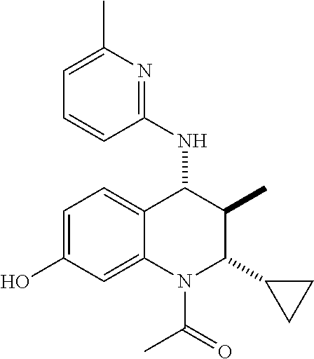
C1=C(O)C=C2C(=C1)C(NC1=NC(C)=CC=C1)C(C)C(C1CC1)N2C(=O)C
